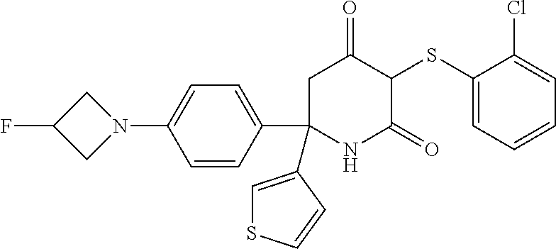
C1(SC2C(=O)CC(C3=CC=C(N4CC(F)C4)C=C3)(C3=CSC=C3)NC2=O)=CC=CC=C1Cl
